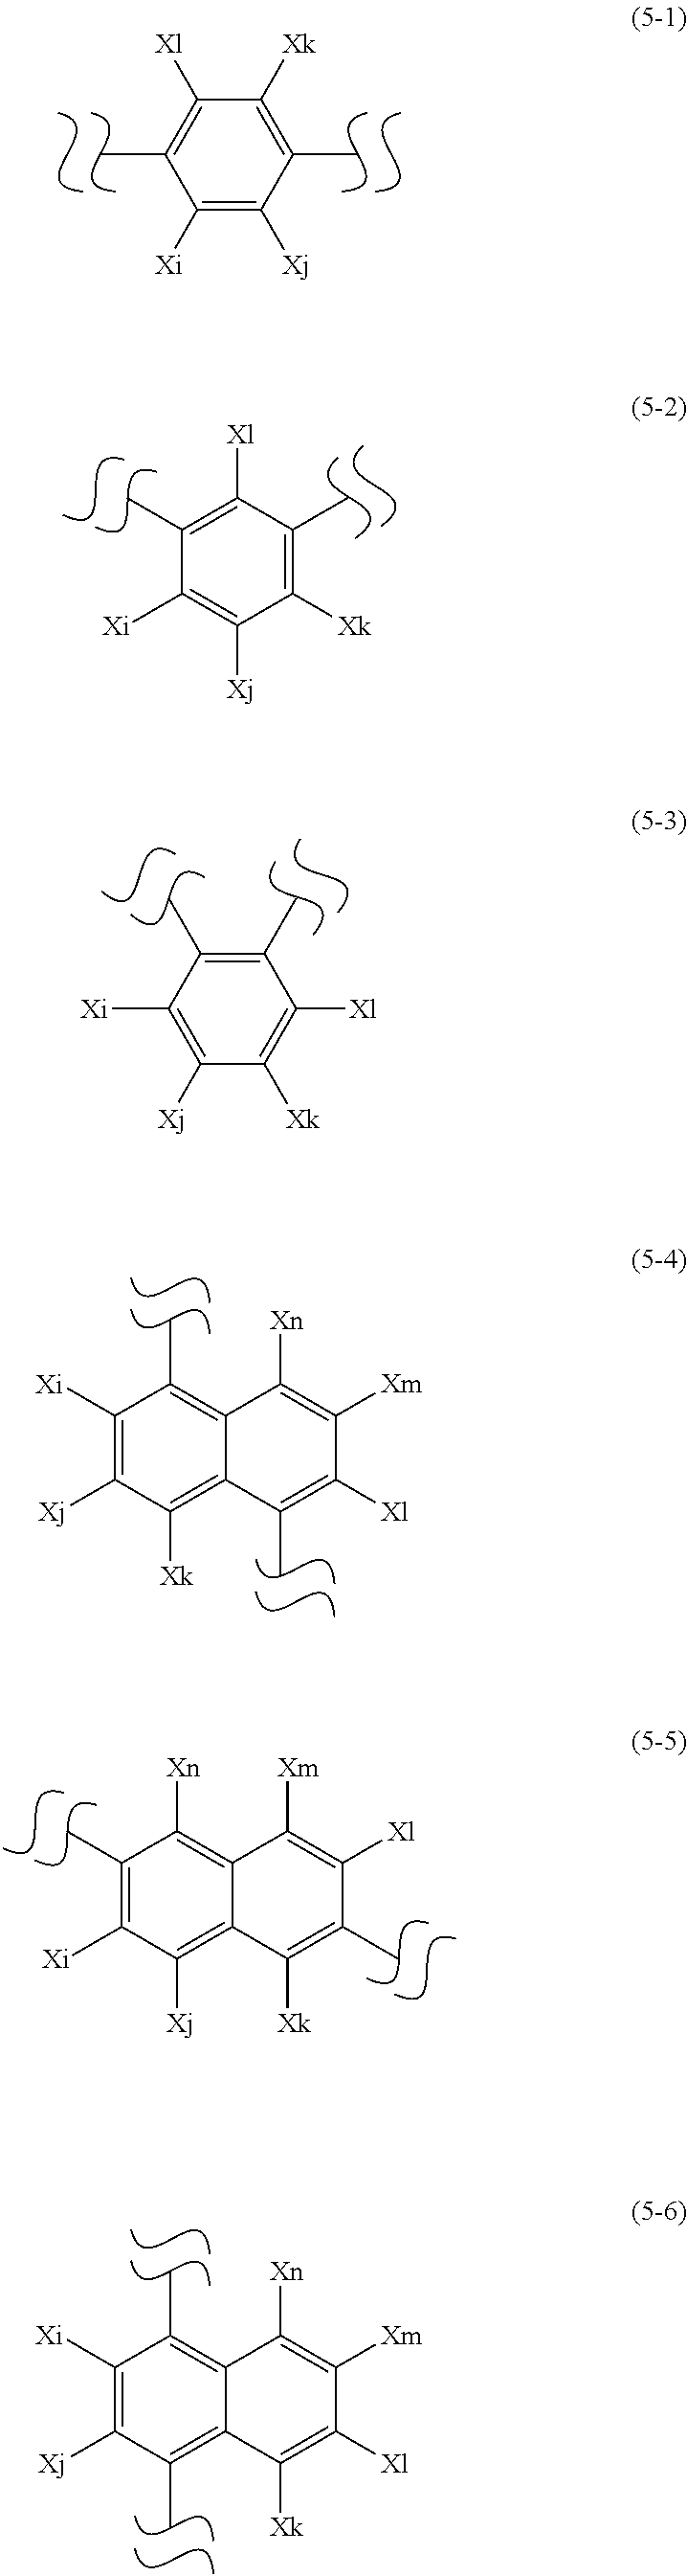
C1([Xi])=C([Xj])C(C)=C([Xk])C([Xl])=C1C.C1([Xk])=C(C)C([Xl])=C(C)C([Xi])=C1[Xj].C1(C)=C(C)C([Xi])=C([Xj])C([Xk])=C1[Xl].C1([Xi])=C([Xj])C([Xk])=C2C(=C1C)C([Xn])=C([Xm])C([Xl])=C2C.C12=C([Xj])C([Xi])=C(C)C([Xn])=C1C([Xm])=C([Xl])C(C)=C2[Xk].C1([Xi])=C([Xj])C(C)=C2C(=C1C)C([Xn])=C([Xm])C([Xl])=C2[Xk]
